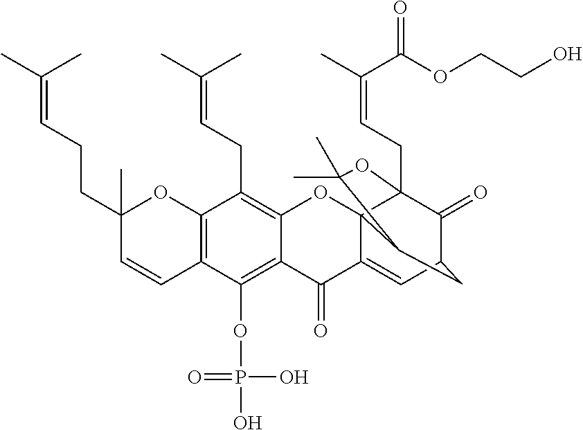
C12=C(OP(O)(=O)O)C3=C(C(CC=C(C)C)=C1OC14C(=CC5C(=O)C1(CC=C(C)C(=O)OCCO)OC(C)(C)C4C5)C2=O)OC(C)(CCC=C(C)C)C=C3
